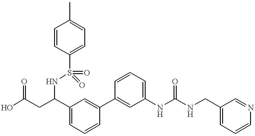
OC(CC(C1=CC=CC(C2=CC(NC(NCC3=CC=CN=C3)=O)=CC=C2)=C1)NS(=O)(=O)C1=CC=C(C)C=C1)=O
